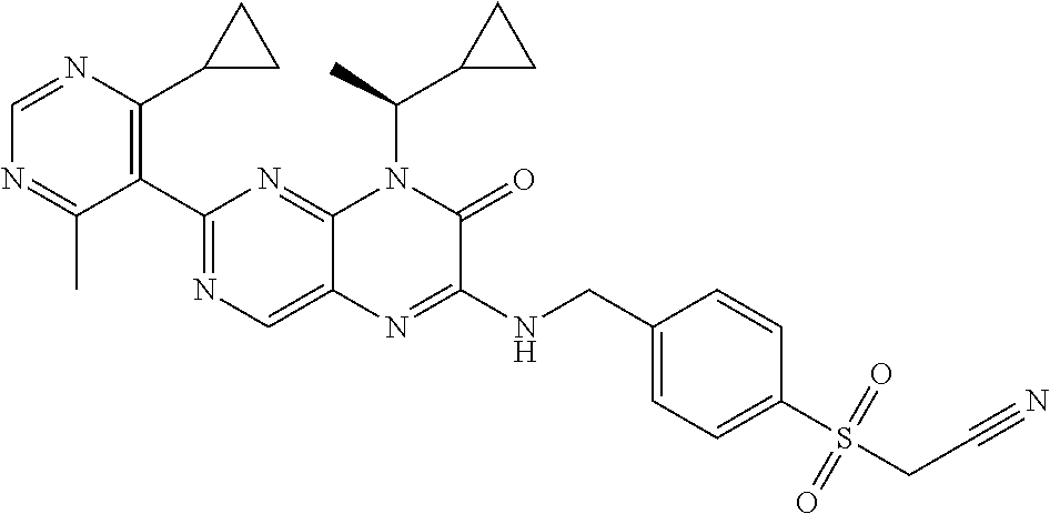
C1=NC(C2CC2)=C(C2=NC=C3C(=N2)N(C(C)C2CC2)C(=O)C(NCC2=CC=C(S(CC#N)(=O)=O)C=C2)=N3)C(C)=N1
